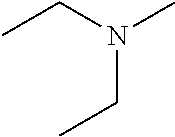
C(N(C)CC)C
